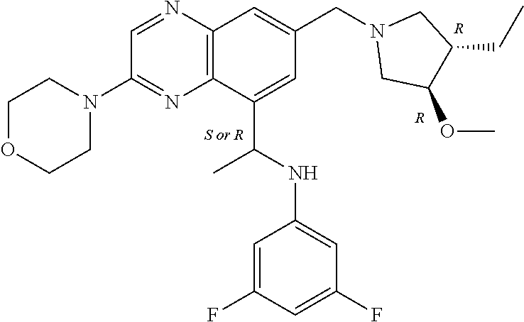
C1OCCN(C2=NC3=C(N=C2)C=C(CN2CC(OC)C(CC)C2)C=C3C(C)NC2=CC(F)=CC(F)=C2)C1.[R].[R]
